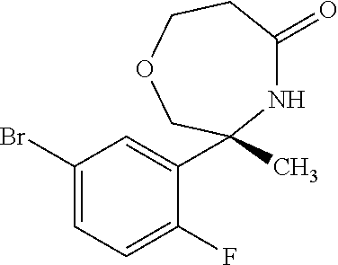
C1(Br)=CC=C(F)C(C2(C)NC(=O)CCOC2)=C1
